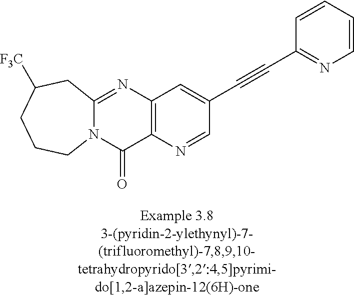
N12C(=NC3=C(C1=O)N=CC(C#CC1=NC=CC=C1)=C3)CC([F3C])CCC2
